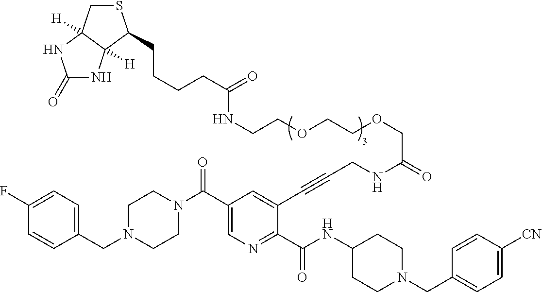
N(C(C1=NC=C(C(N2CCN(CC3=CC=C(F)C=C3)CC2)=O)C=C1C#CCNC(COCCOCCNC(=O)CCCCC1SCC2([H])C1([H])NC(=O)N2)=O)=O)C1CCN(CC2=CC=C([CN])C=C2)CC1
